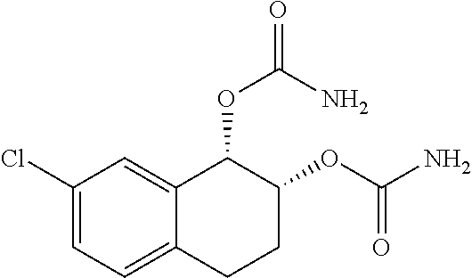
C1(Cl)=CC=C2C(=C1)C(OC(N)=O)C(OC(N)=O)CC2
